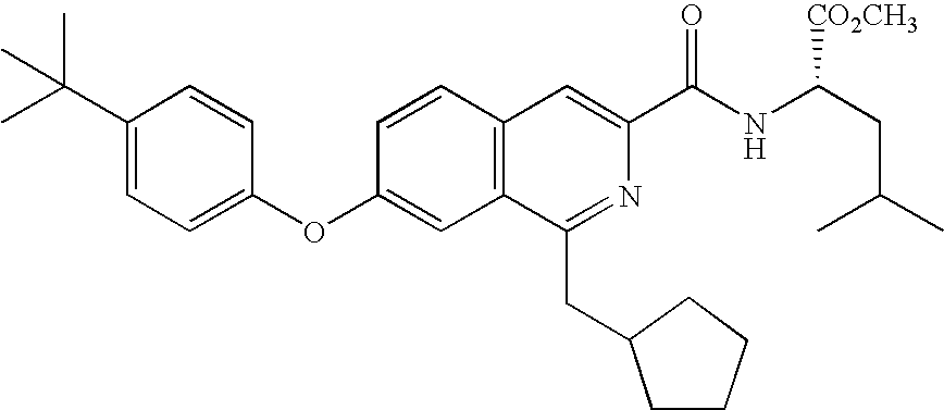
C1=CC(OC2=CC=C(C(C)(C)C)C=C2)=CC2=C1C=C(C(NC(CC(C)C)[CO2CH3])=O)N=C2CC1CCCC1
